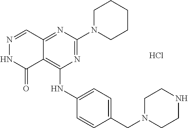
C12=NC(N3CCCCC3)=NC(NC3=CC=C(CN4CCNCC4)C=C3)=C1C(=O)NN=C2.Cl
